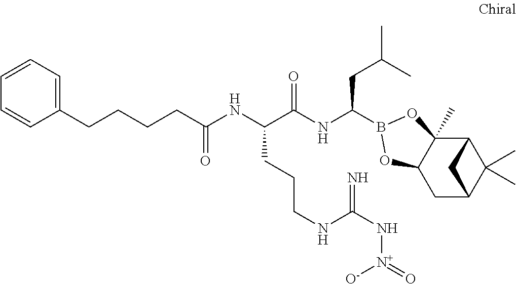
C12C3(C)C(CC(C1(C)C)C2)OB(C(NC(C(NC(=O)CCCCC1=CC=CC=C1)CCCNC(N[N+]([O-])=O)=N)=O)CC(C)C)O3
